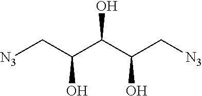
[N3]CC(C(C(C[N3])O)O)O
